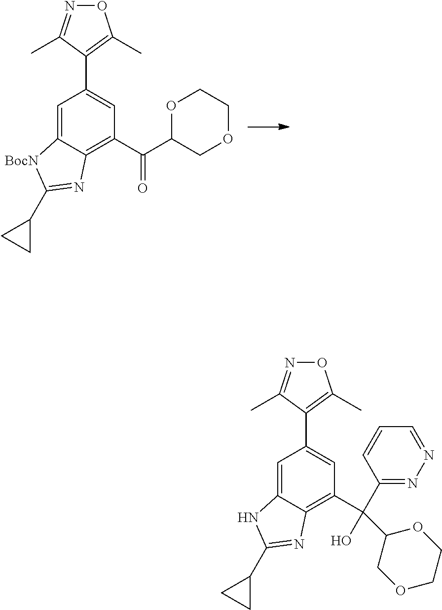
C1=C2C(=C(C(C3COCCO3)=O)C=C1C1=C(C)ON=C1C)N=C(C1CC1)[BocN]2.C1=C2C(=C(C(C3COCCO3)(C3=NN=CC=C3)O)C=C1C1=C(C)ON=C1C)N=C(C1CC1)N2
